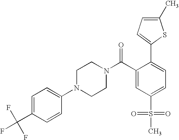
FC(C1=CC=C(N2CCN(C(C3=CC(S(=O)(=O)C)=CC=C3C3=CC=C(C)S3)=O)CC2)C=C1)(F)F
